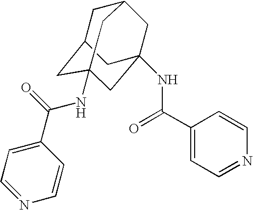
C1C2CC3(NC(C4=CC=NC=C4)=O)CC(NC(C4=CC=NC=C4)=O)(CC1C3)C2
